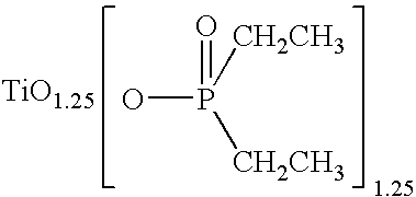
OP([CH2CH3])([CH2CH3])=O
